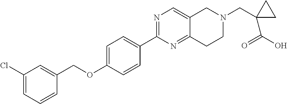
C1(Cl)=CC=CC(COC2=CC=C(C3=NC=C4C(=N3)CCN(CC3(C(=O)O)CC3)C4)C=C2)=C1
